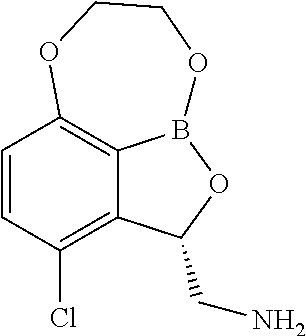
C1=CC(Cl)=C2C3=C1OCCOB3OC2CN
